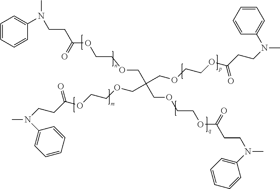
C(CC(OCCOCC(COCCOC(CCN(C)C1=CC=CC=C1)=O)(COCCOC(CCN(C)C1=CC=CC=C1)=O)COCCOC(CCN(C)C1=CC=CC=C1)=O)=O)N(C)C1=CC=CC=C1
